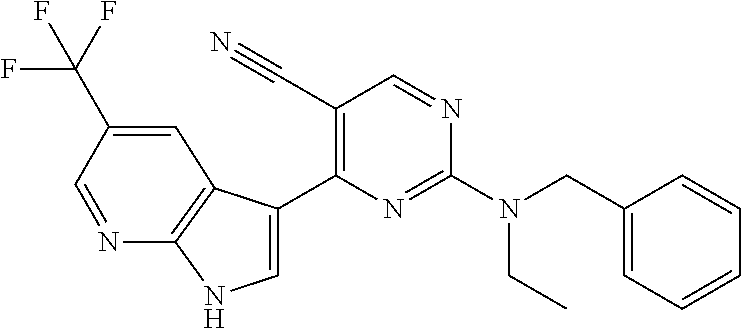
N(C1=NC(C2=CNC3=C2C=C(C(F)(F)F)C=N3)=C(C#N)C=N1)(CC1=CC=CC=C1)CC
